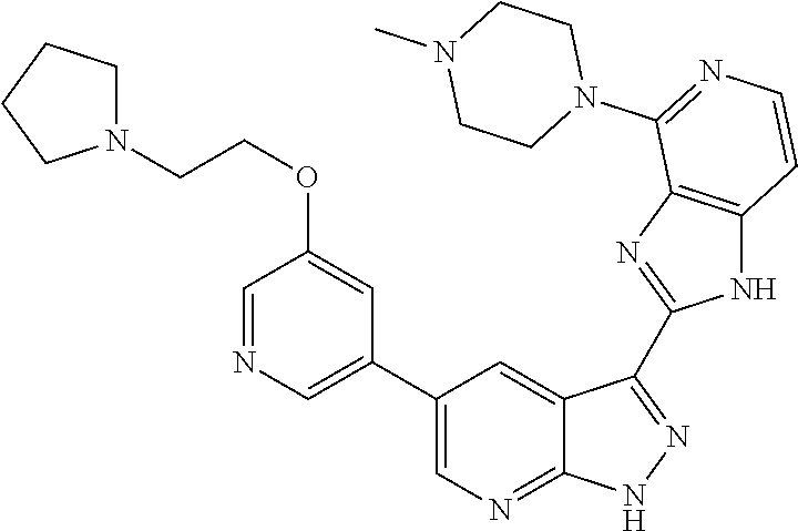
C1=NC=C(C2=CN=C3C(=C2)C(C2=NC4=C(N2)C=CN=C4N2CCN(C)CC2)=N[N H]3)C=C1OCCN1CCCC1
